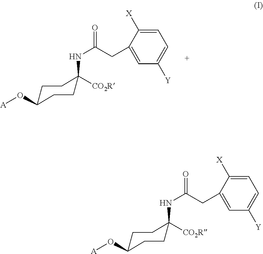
C1=C([X])C(CC(NC2([CO2R])CCC(O[A])CC2)=O)=CC([Y])=C1.C1=C([X])C(CC(NC2([CO2R])CCC(O[A])CC2)=O)=CC([Y])=C1
